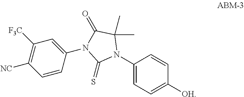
C1(N2C(C)(C)C(=O)N(C3=CC([F3C])=C([NC])C=C3)C2=S)=CC=C([OH])C=C1
